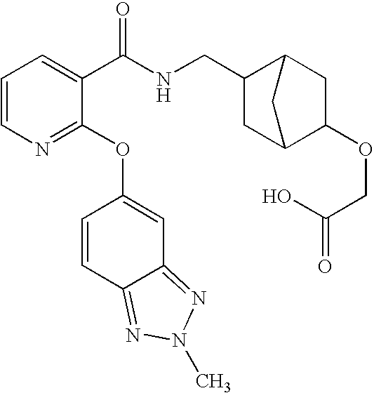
C1=CN=C(OC2=CC3=NN(C)N=C3C=C2)C(C(NCC2CC3C(OCC(=O)O)CC2C3)=O)=C1
